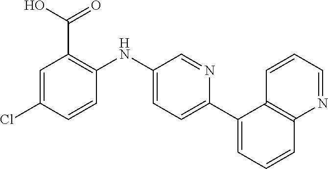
C1=C(Cl)C=CC(NC2=CC=C(C3=CC=CC4=C3C=CC=N4)N=C2)=C1C(O)=O
